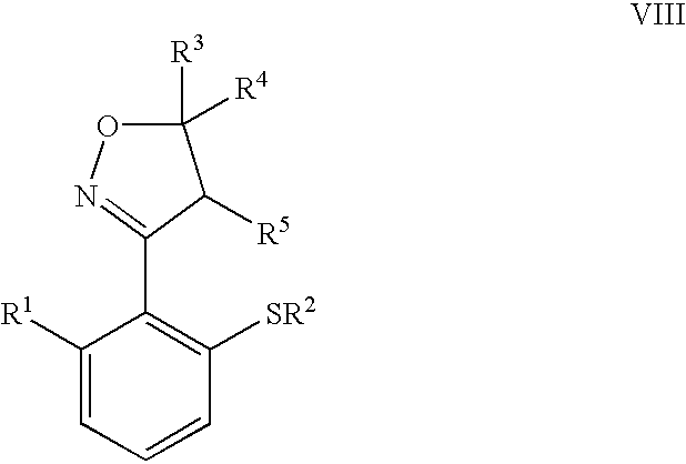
C1(C2=C([SR2])C=CC=C2[R1])=NOC([R3])([R4])C1[R5]
